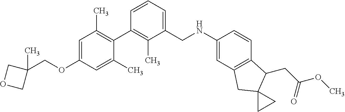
C1=C(OCC2(C)COC2)C=C(C)C(C2=C(C)C(CNC3=CC4=C(C=C3)C(CC(OC)=O)C3(C4)CC3)=CC=C2)=C1C
